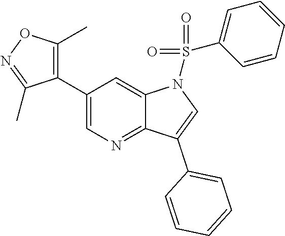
C12=NC=C(C3=C(C)ON=C3C)C=C1N(S(C1=CC=CC=C1)(=O)=O)C=C2C1=CC=CC=C1
